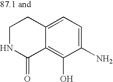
C12=CC=C(N)C(O)=C1C(=O)NCC2
